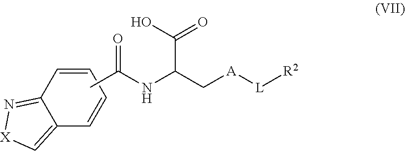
CC(NC(C[A][L][R2])C(O)=O)=O.C1=CC2=C[X]N=C2C=C1
